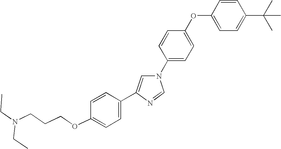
C1=CC(N2C=C(C3=CC=C(OCCCN(CC)CC)C=C3)N=C2)=CC=C1OC1=CC=C(C(C)(C)C)C=C1
